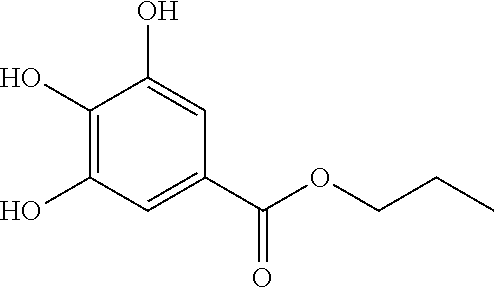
C1(O)=C(O)C=C(C(OCCC)=O)C=C1O
